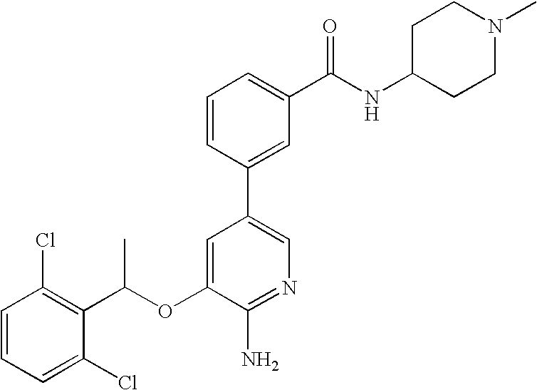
C1=CC(Cl)=C(C(OC2=CC(C3=CC(C(NC4CCN(C)CC4)=O)=CC=C3)=CN=C2N)C)C(Cl)=C1
